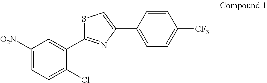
C1([O2N])=CC=C(Cl)C(C2=NC(C3=CC=C([CF3])C=C3)=CS2)=C1
